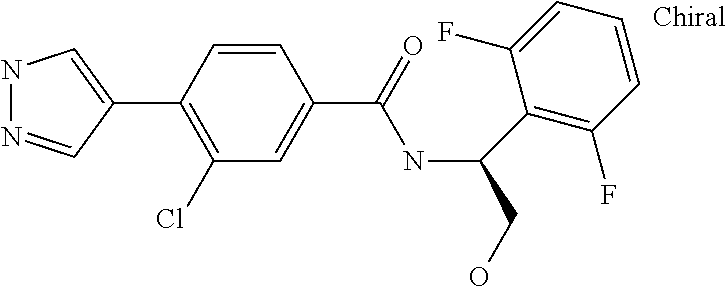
C1(C2=CNN=C2)=C(Cl)C=C(C(=O)NC(CO)C2=C(F)C=CC=C2F)C=C1
